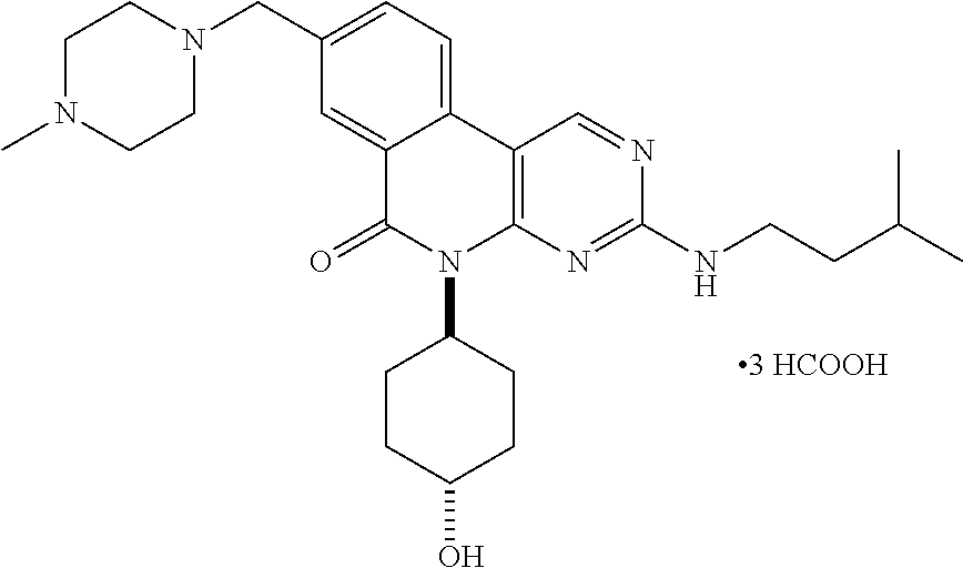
C12=CC=C(CN3CCN(C)CC3)C=C1C(=O)N(C1CCC(O)CC1)C1=C2C=NC(NCCC(C)C)=N1
